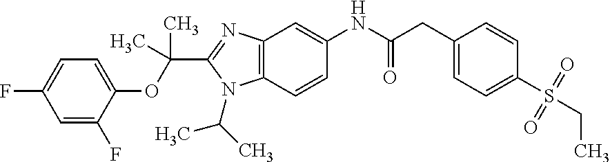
C12=C(C=C(NC(CC3=CC=C(S(CC)(=O)=O)C=C3)=O)C=C1)N=C(C(OC1=CC=C(F)C=C1F)(C)C)N2C(C)C
